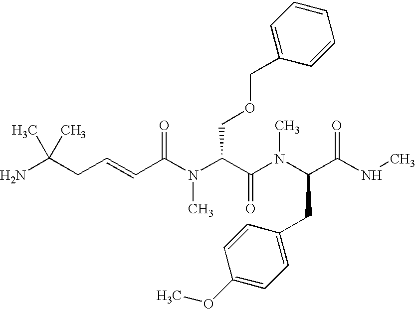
NC(CC=CC(N(C(C(N(C(C(NC)=O)CC1=CC=C(OC)C=C1)C)=O)COCC1=CC=CC=C1)C)=O)(C)C
